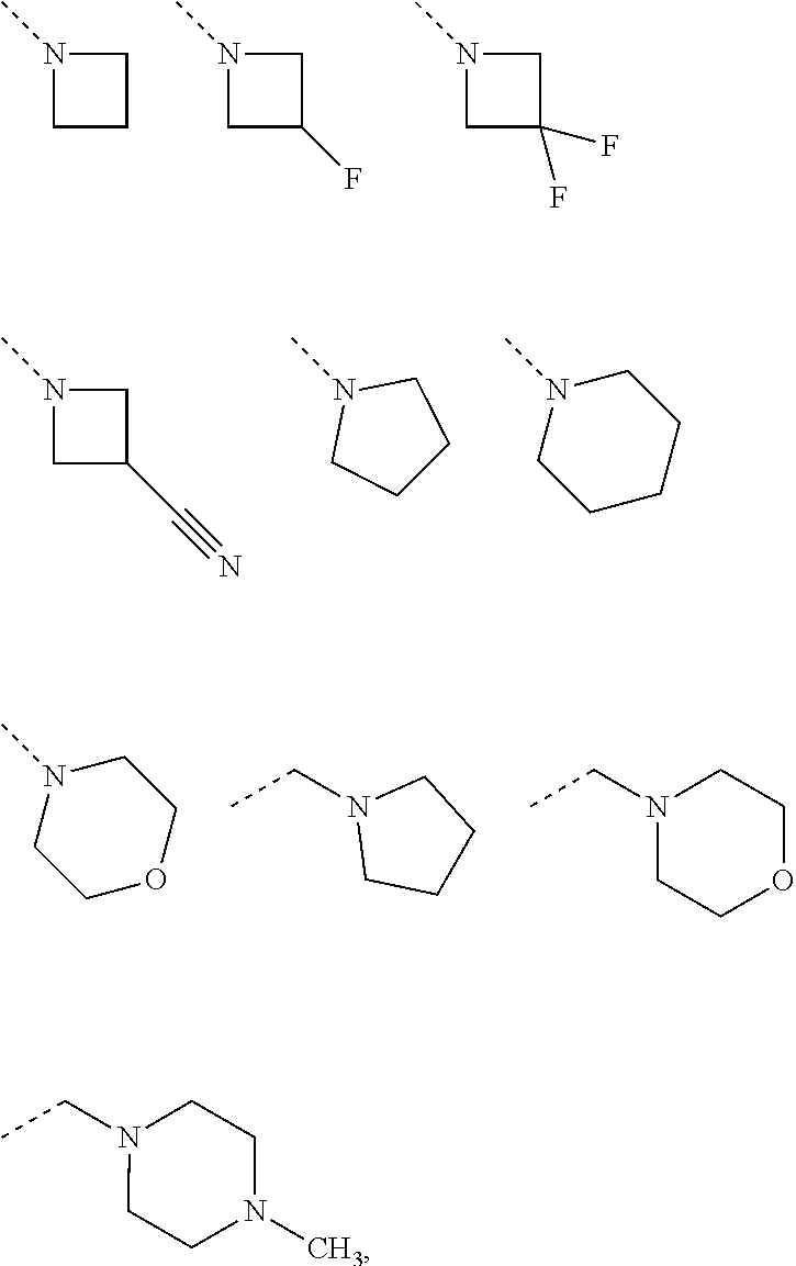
N1(C)CCC1.N1(C)CC(F)C1.N1(C)CC(F)(F)C1.N1(C)CC(C#N)C1.N1(C)CCCC1.N1(C)CCCCC1.N1(C)CCOCC1.CCN1CCCC1.CCN1CCOCC1.CCN1CCN(C)CC1
